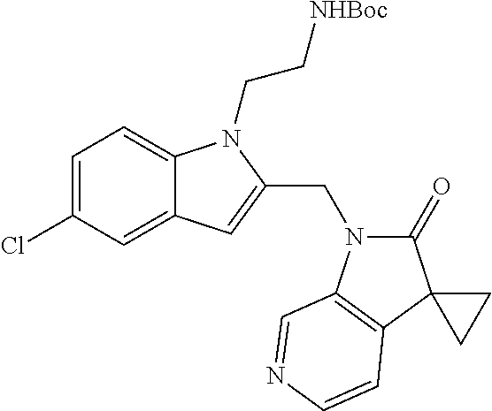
C1=C(Cl)C=C2C(=C1)N(CC[NHBoc])C(CN1C(=O)C3(C4=C1C=NC=C4)CC3)=C2
